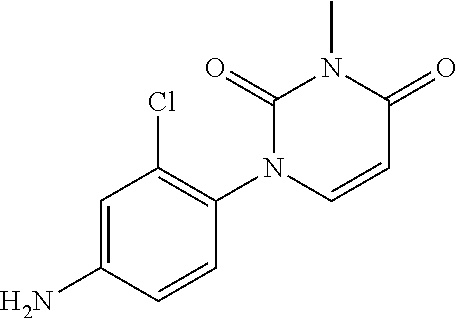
C1=C(N)C=CC(N2C=CC(=O)N(C)C2=O)=C1Cl
